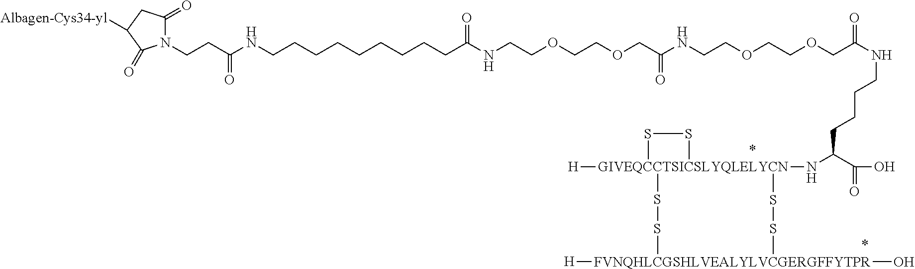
C(C(NCCCCCCCCCC(NCCOCCOCC(NCCOCCOCC(NCCCCC(N[GIVEQCCTSICSLYQLELYCN]12([H])(SS1)SS[FVNQHLCGSHLVEALYLVCGERGFFYTPR]([H])(O)SS2)C(=O)O)=O)=O)=O)=O)CN1C(=O)CC([Albagen-Cys34-yl])C1=O
